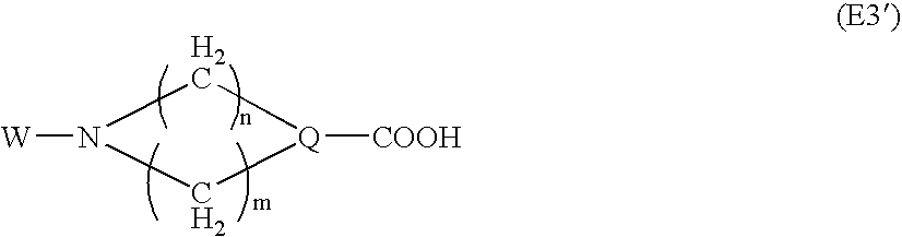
[W]N1C[Q]([COOH])C1
